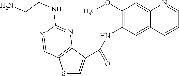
C12=CC(NC(C3=CSC4=C3N=C(NCCN)N=C4)=O)=C(OC)C=C1N=CC=C2
